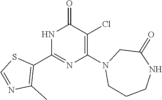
N1C(C2=C(C)N=CS2)=NC(N2CCCNC(=O)C2)=C(Cl)C1=O
